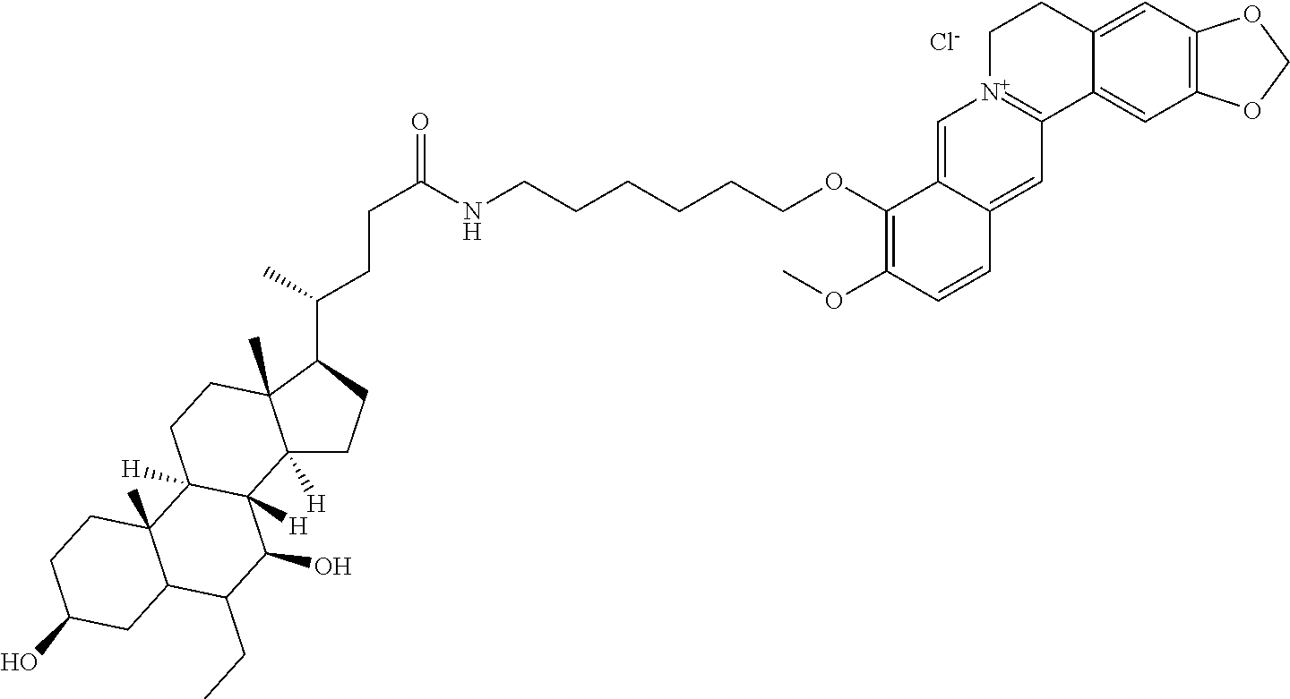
C1=C2C(=CC3=[N+]1CCC1=CC4=C(C=C31)OCO4)C=CC(OC)=C2OCCCCCCNC(CCC(C1C2(C)C([H])(CC1)C1([H])C([H])(CC2)C2(C)C(C(CC)C1O)CC(O)CC2)C)=O.[Cl-]
